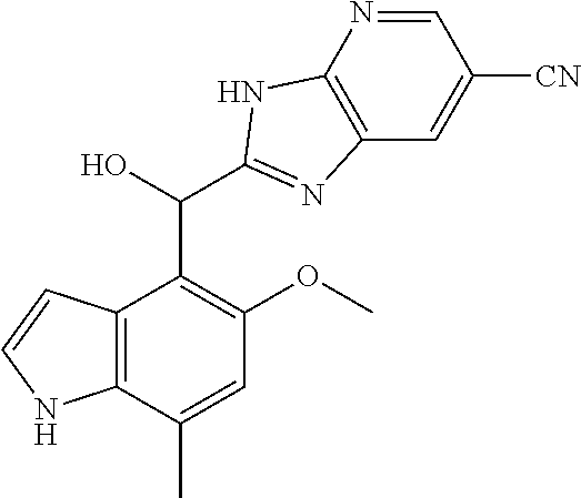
C12=C(C(C)=CC(OC)=C1C(O)C1=NC3=C(N=CC([CN])=C3)N1)NC=C2
